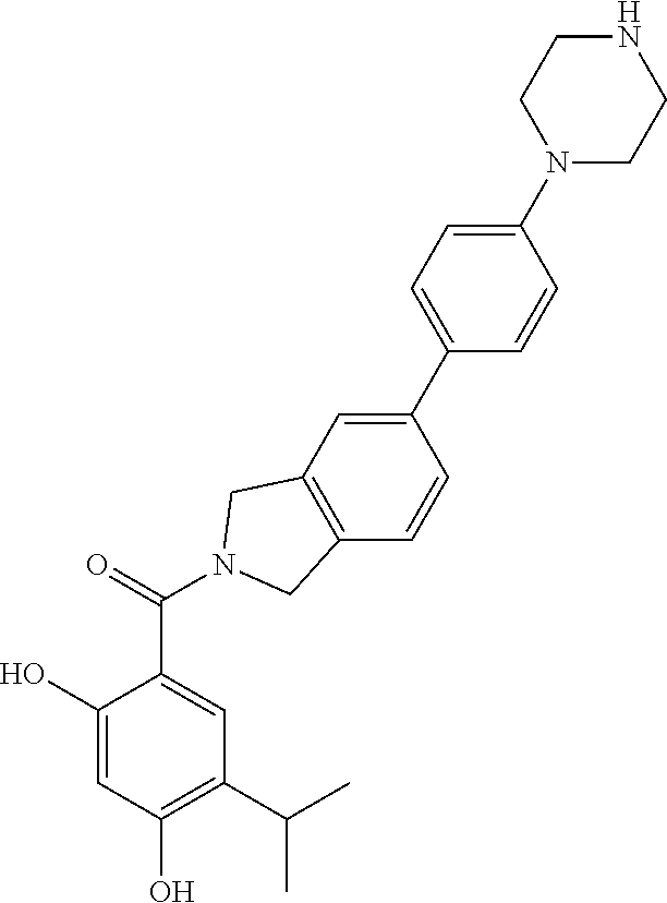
C1(O)=CC(O)=C(C(C)C)C=C1C(=O)N1CC2=C(C=CC(C3=CC=C(N4CCNCC4)C=C3)=C2)C1
